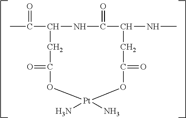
CC(C1NC(=O)C(NC)CC(=O)O[Pt](N)(N)OC(=O)C1)=O
